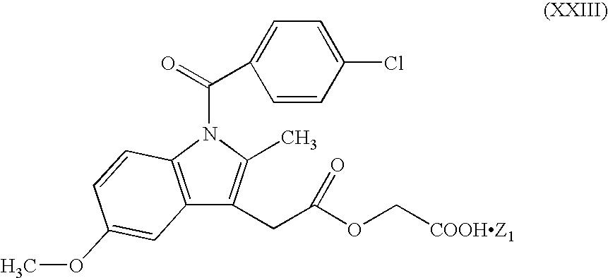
C12=C(N(C(=O)C3=CC=C(Cl)C=C3)C(C)=C1CC(OC[COOHZ1])=O)C=CC(OC)=C2
